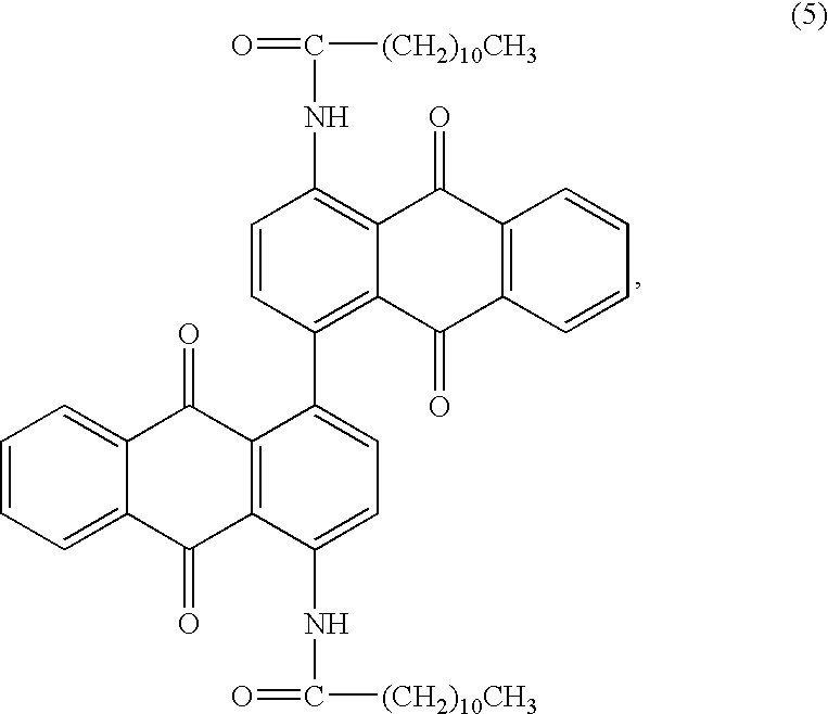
C1=CC(C2=CC=C(NC([(CH2)10CH3])=O)C3=C2C(=O)C2=CC=CC=C2C3=O)=C2C(=C1NC([(CH2)10CH3])=O)C(=O)C1=C(C2=O)C=CC=C1
